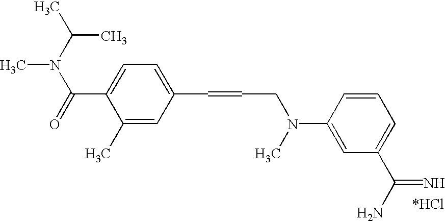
CC(N(C)C(=O)C1=CC=C(C=CCN(C)C2=CC(C(N)=N)=CC=C2)C=C1C)C
